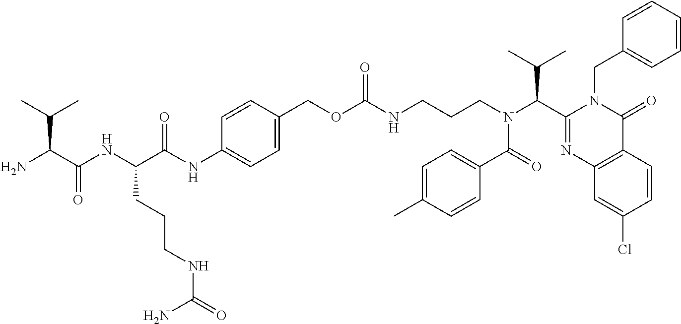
C1=C(COC(NCCCN(C(C2=NC3=C(C(=O)N2CC2=CC=CC=C2)C=CC(Cl)=C3)C(C)C)C(C2=CC=C(C)C=C2)=O)=O)C=CC(NC(C(NC(C(N)C(C)C)=O)CCCNC(N)=O)=O)=C1
